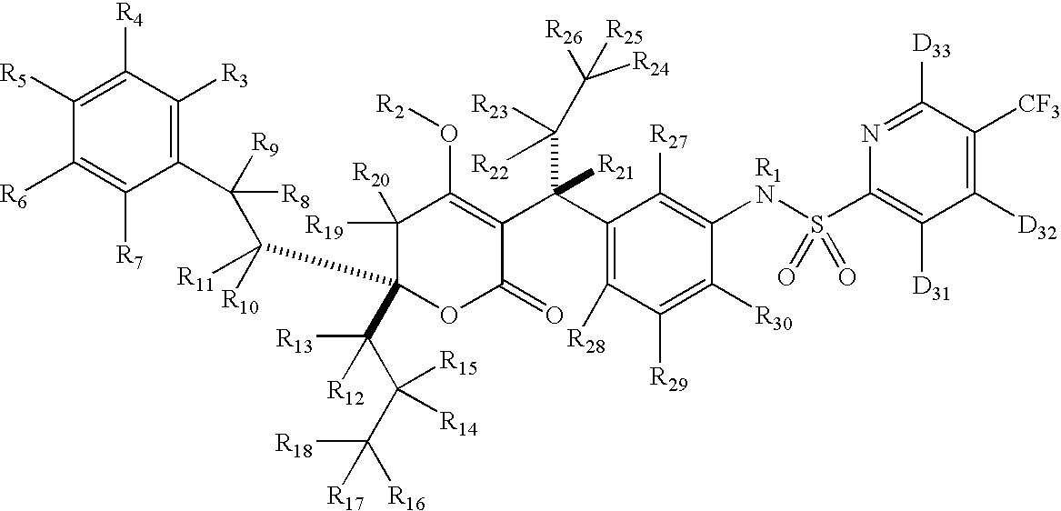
C1(C(C2=C(O[R2])C([R20])([R19])C(C([R11])([R10])C([R9])(C3=C([R3])C([R4])=C([R5])C([R6])=C3[R7])[R8])(C(C(C([R18])([R17])[R16])([R15])[R14])([R13])[R12])OC2=O)(C([R22])([R23])C([R26])([R25])[R24])[R21])=C([R28])C([R29])=C([R30])C([R1N]S(C2=C([D31])C([D32])=C([CF3])C([D33])=N2)(=O)=O)=C1[R27]
